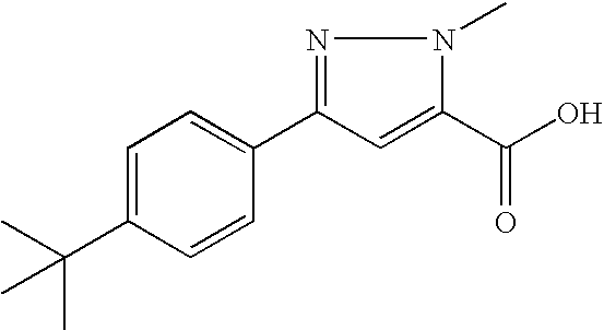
C1=C(C(C)(C)C)C=CC(C2=NN(C)C(C(O)=O)=C2)=C1
